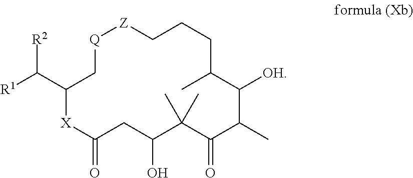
[R1]C([R2])C1[X]C(=O)CC(O)C(C)(C)C(=O)C(C)C([OH])C(C)CCC[Z][Q]C1
